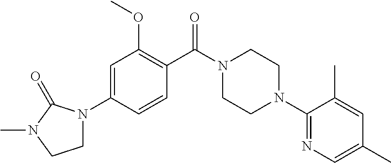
C1=C(N2CCN(C)C2=O)C=CC(C(N2CCN(C3=NC=C(C)C=C3C)CC2)=O)=C1OC
